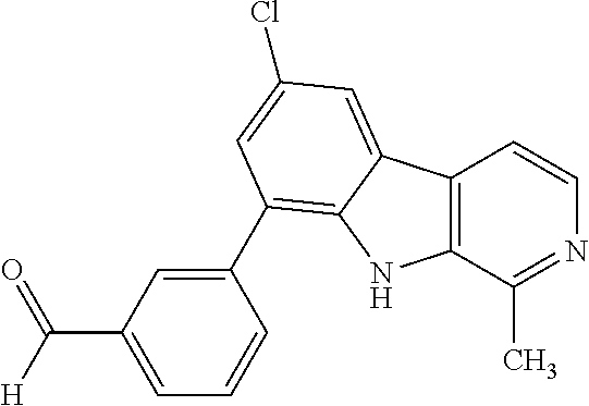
C12=C(C(C)=NC=C1)NC1=C(C3=CC(C([H])=O)=CC=C3)C=C(Cl)C=C21
